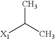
[X1]C(C)C
